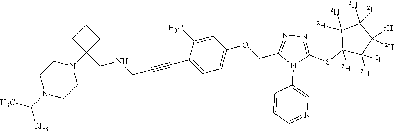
C1=C(C)C(C#CCNCC2(N3CCN(C(C)C)CC3)CCC2)=CC=C1OCC1=NN=C(SC2([D])C([D])([D])C([D])([D])C([D])([D])C2([D])[D])N1C1=CN=CC=C1
